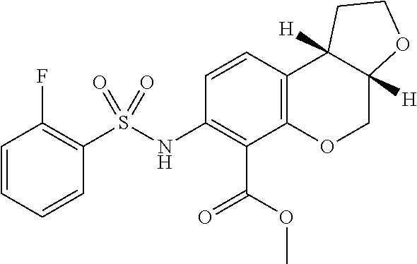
C1=CC2=C(C(C(OC)=O)=C1NS(C1=C(F)C=CC=C1)(=O)=O)OCC1([H])C2([H])CCO1
